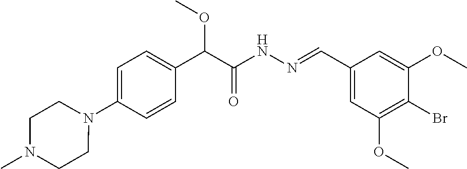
C1(N2CCN(C)CC2)=CC=C(C(C(NN=CC2=CC(OC)=C(Br)C(OC)=C2)=O)OC)C=C1
